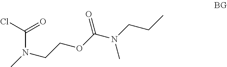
C(OCCN(C)C(Cl)=O)(=O)N(CCC)C
